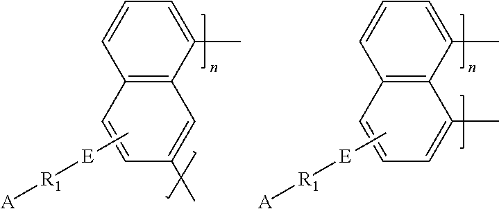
C12=C(C(C)=CC=C1)C=C(C)C=C2.C[E][R1][A].C12=C(C(C)=CC=C1)C(C)=CC=C2.C[E][R1][A]
